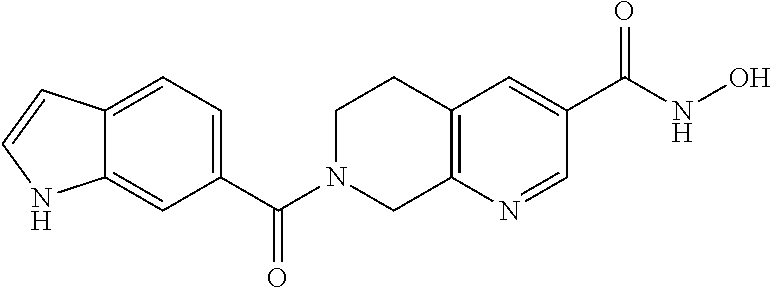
C12=C(N=CC(C(NO)=O)=C1)CN(C(C1=CC=C3C(=C1)NC=C3)=O)CC2
